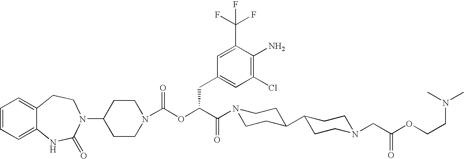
C1(N2C(=O)NC3=CC=CC=C3CC2)CCN(C(OC(C(N2CCC(C3CCN(CC(=O)OCCN(C)C)CC3)CC2)=O)CC2=CC(Cl)=C(N)C(C(F)(F)F)=C2)=O)CC1
